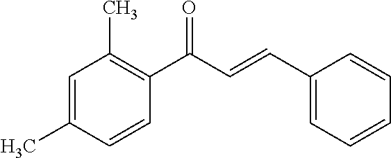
C1(C(C=CC2=CC=CC=C2)=O)=C(C)C=C(C)C=C1
